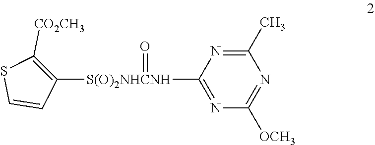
C1([S(O)2NHCNH](C2=NC([OCH3])=NC(C)=N2)=O)=C([CO2CH3])SC=C1
